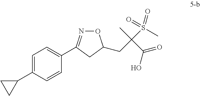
C1=C(C2CC2)C=CC(C2=NOC(CC(C)(C(=O)O)S(C)(=O)=O)C2)=C1
